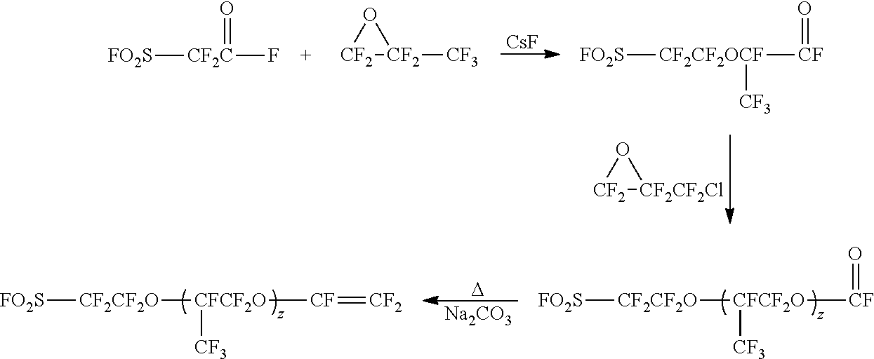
[D].[Na2CO3].[CF](=[CF2])[CFCF2O]([CF2CF2O][FO2S])[CF3].[FO2S][CF2CF2O][CFCF2O]([CF]=O)[CF3].[CsF].[CF2]1[CF2CF2Cl]O1.[FO2S][CF2C](=O)F.[CF2]1[CF2]([CF3])O1.[FO2S][CF2CF2OCF]([CF]=O)[CF3]
